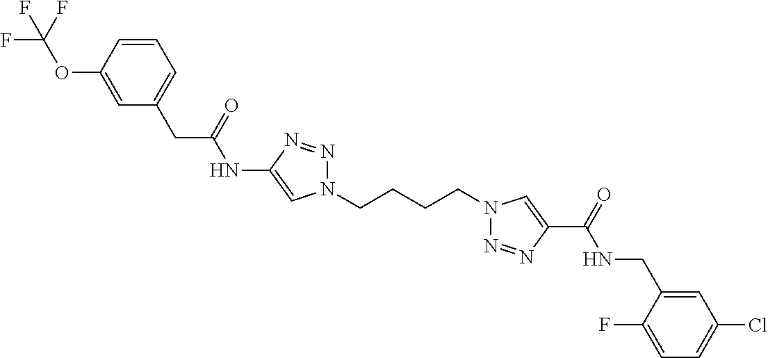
C1(NC(CC2=CC=CC(OC(F)(F)F)=C2)=O)=CN(CCCCN2N=NC(C(=O)NCC3=CC(Cl)=CC=C3F)=C2)N=N1
